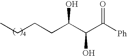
C(C(C(C([Ph])=O)O)O)CCC
